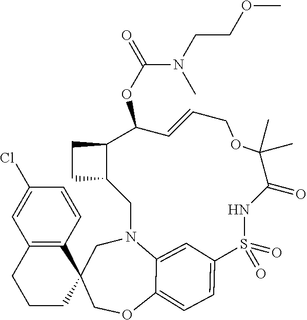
C1C2(COC3=CC=C4C=C3N1CC1C(C(OC(N(C)CCOC)=O)C=CCOC(C)(C)C(=O)NS4(=O)=O)CC1)CCCC1=C2C=CC(Cl)=C1
